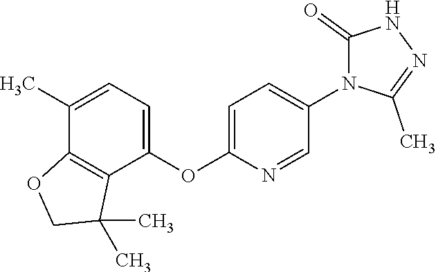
C1(C)=CC=C(OC2=CC=C(N3C(=O)NN=C3C)C=N2)C2=C1OCC2(C)C
